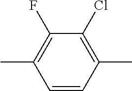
C1=CC(C)=C(Cl)C(F)=C1C
